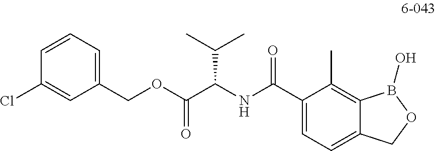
C1(COC(C(NC(C2=CC=C3C(=C2C)B(O)OC3)=O)C(C)C)=O)=CC=CC(Cl)=C1
